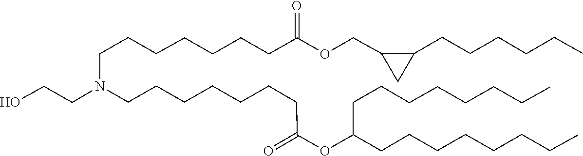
O(CC1C(CCCCCC)C1)C(CCCCCCCN(CCO)CCCCCCCC(OC(CCCCCCCC)CCCCCCCC)=O)=O
